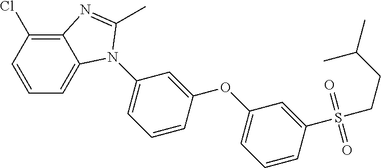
C1(OC2=CC(N3C4=CC=CC(Cl)=C4N=C3C)=CC=C2)=CC=CC(S(CCC(C)C)(=O)=O)=C1
